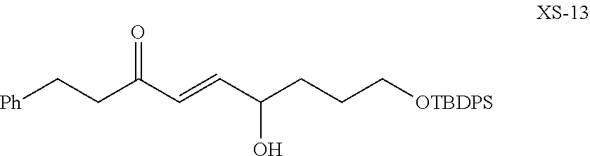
C(C(C=CC(CCC[OTBDPS])O)=O)C[Ph]
